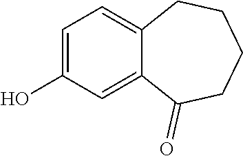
C1=C(O)C=C2C(=C1)CCCCC2=O
